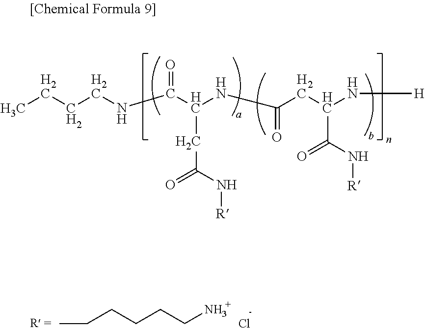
C(CCNC(C(NC(CC(N[H])C(=O)N[R])=O)CC(=O)N[R])=O)C.CCCCCCN.Cl
